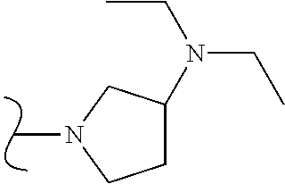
N1(C)CCC(N(CC)CC)C1
